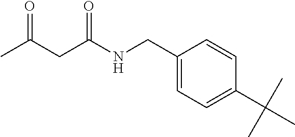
C1(CNC(CC(C)=O)=O)=CC=C(C(C)(C)C)C=C1
